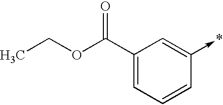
C1(->*)=CC(C(OCC)=O)=CC=C1
